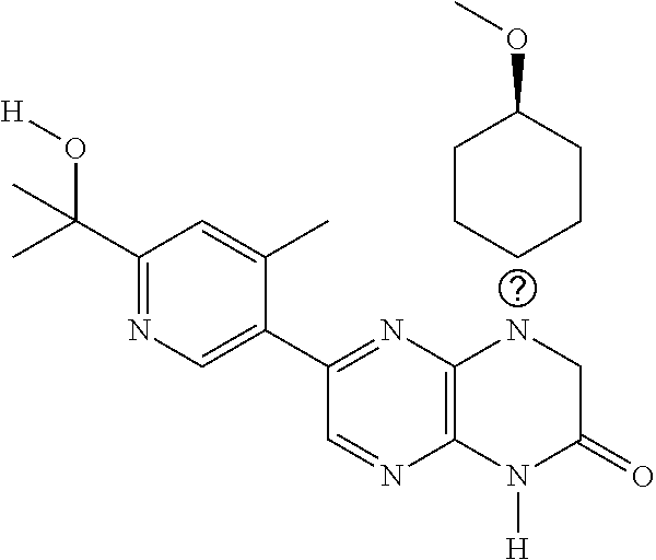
C1(C(C)(O[H])C)=NC=C(C2=NC3=C(N=C2)N([H])C(=O)CN3)C(C)=C1.C1CCC(OC)CC1
